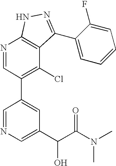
N1=CC(C2=CC(C(C(N(C)C)=O)O)=CN=C2)=C(Cl)C2=C1NN=C2C1=CC=CC=C1F
